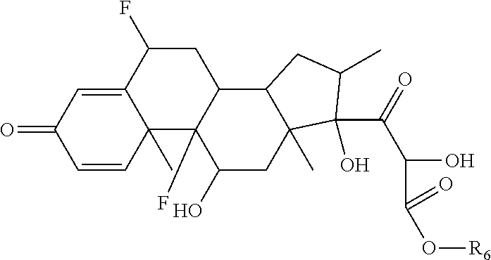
C12=CC(=O)C=CC1(C)C1(F)C(CC2F)C2C(C)(CC1O)C(C(=O)C(O)C(O[R6])=O)(O)C(C)C2
